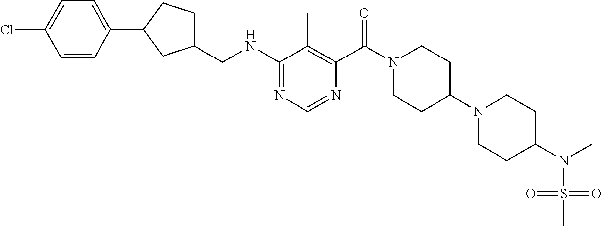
C1(NCC2CCC(C3=CC=C(Cl)C=C3)C2)=NC=NC(C(N2CCC(N3CCC(N(C)S(=O)(=O)C)CC3)CC2)=O)=C1C
